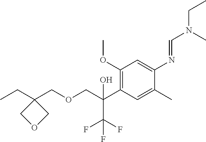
C1(OC)=C(C(COCC2(CC)COC2)(O)C(F)(F)F)C=C(C)C(N=CN(CC)C)=C1
